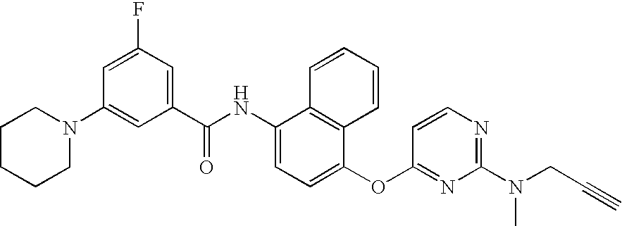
C1CCCN(C2=CC(C(NC3=CC=C(OC4=NC(N(CC#C)C)=NC=C4)C4=C3C=CC=C4)=O)=CC(F)=C2)C1
